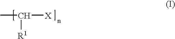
CC([X])[R1]
